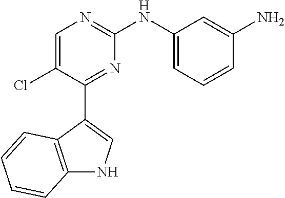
C1=C(Cl)C(C2=CNC3=C2C=CC=C3)=NC(NC2=CC=CC(N)=C2)=N1
